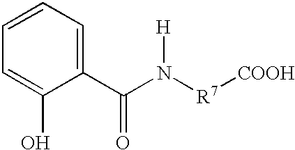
C1=CC=C(C(N([R7][COOH])[H])=O)C(O)=C1
